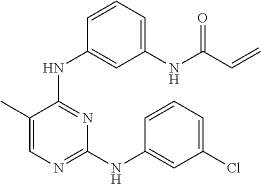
N(C1=NC(NC2=CC(Cl)=CC=C2)=NC=C1C)C1=CC(NC(C=C)=O)=CC=C1
